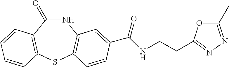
C1(=O)NC2=C(SC3=C1C=CC=C3)C=CC(C(NCCC1=NN=C(C)O1)=O)=C2
